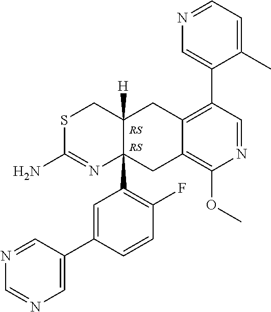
S1C(N)=NC2(C3=C(F)C=CC(C4=CN=CN=C4)=C3)C([H])(C1)CC1=C(C3=CN=CC=C3C)C=NC(OC)=C1C2
